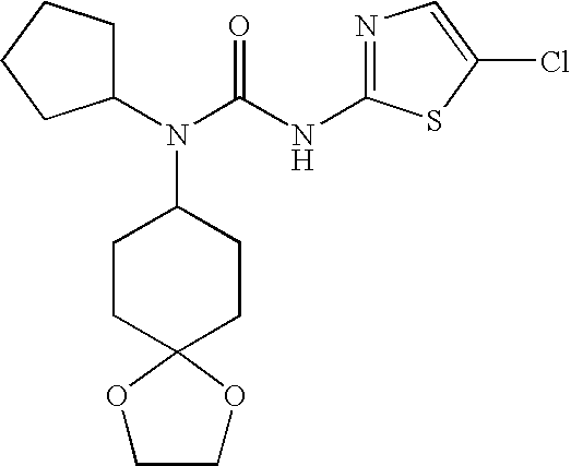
N(C(NC1=NC=C(Cl)S1)=O)(C1CCCC1)C1CCC2(CC1)OCCO2
